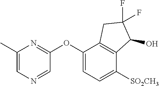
C1(C)=CN=CC(OC2=CC=C([SO2CH3])C3=C2CC(F)(F)C3O)=N1
